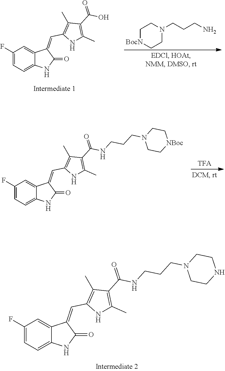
C1(F)=CC=C2C(=C1)C(=CC1=C(C)C(C(=O)NCCCN3CC[NBoc]CC3)=C(C)N1)C(=O)N2.C1(F)=CC=C2C(=C1)C(=CC1=C(C)C(C(=O)NCCCN3CCNCC3)=C(C)N1)C(=O)N2.C1(F)=CC=C2C(=C1)C(=CC1=C(C)C(C(=O)O)=C(C)N1)C(=O)N2.C1[BocN]CCN(CCCN)C1
